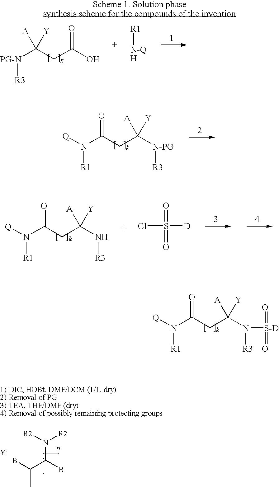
[Y].CC(B)C(B)N([R2])[R2].[Q]N(C(CC([N-PG][R3])([Y])[A])=O)[R1].[Q]N(C(CC(N([R3])[S-D](=O)=O)([Y])[A])=O)[R1].[R1][N-QH].[PG-N]([R3])C(CC(O)=O)([Y])[A].[Q]N(C(CC(N[R3])([Y])[A])=O)[R1].S([D])(Cl)(=O)=O
